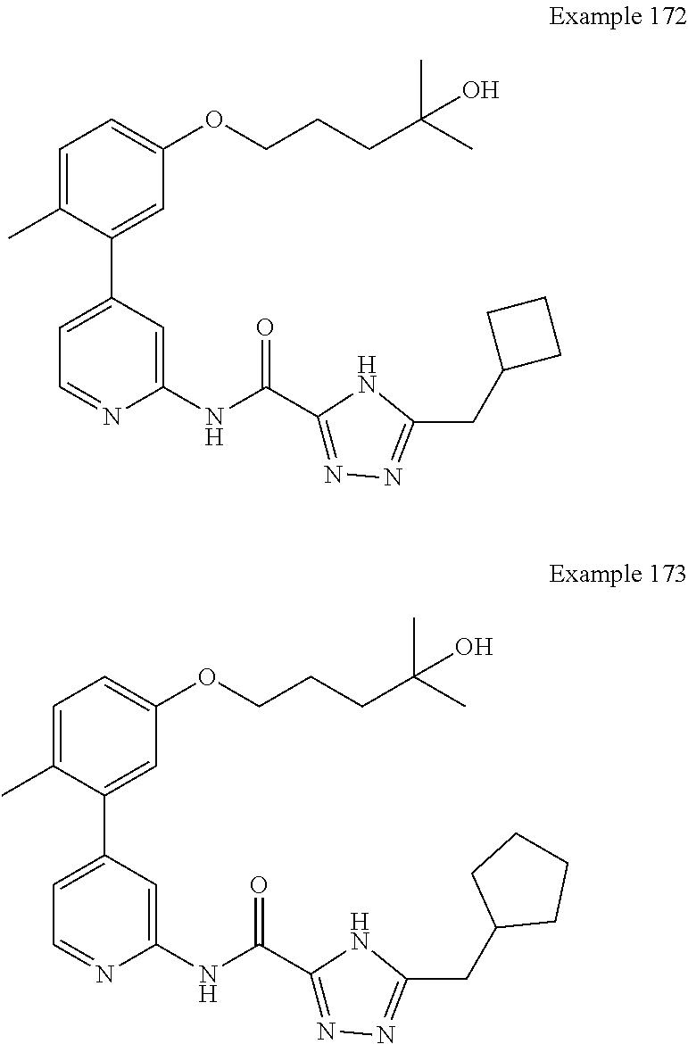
C1(C2=CC=NC(NC(C3=NN=C(CC4CCC4)N3)=O)=C2)=CC(OCCCC(O)(C)C)=CC=C1C.C1(C2=CC=NC(NC(C3=NN=C(CC4CCCC4)N3)=O)=C2)=CC(OCCCC(O)(C)C)=CC=C1C
